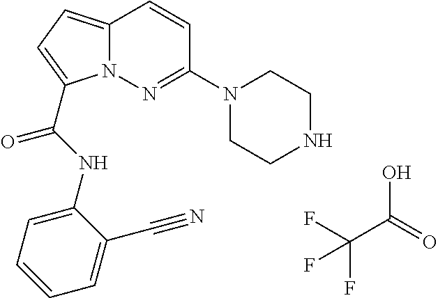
OC(=O)C(F)(F)F.C12=CC=C(C(NC3=CC=CC=C3C#N)=O)N1N=C(N1CCNCC1)C=C2
